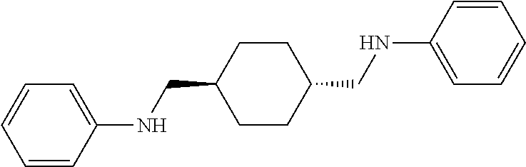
C1CC(CNC2=CC=CC=C2)CCC1CNC1=CC=CC=C1
